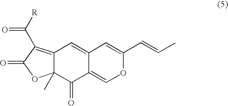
[R]C(=O)C1=C2C(C)(OC1=O)C(=O)C1=COC(C=CC)=CC1=C2
